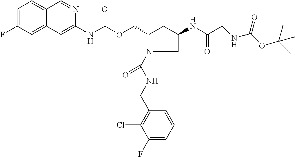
C12=CC(F)=CC=C1C=NC(NC(OCC1CC(NC(CNC(OC(C)(C)C)=O)=O)CN1C(NCC1=C(Cl)C(F)=CC=C1)=O)=O)=C2
